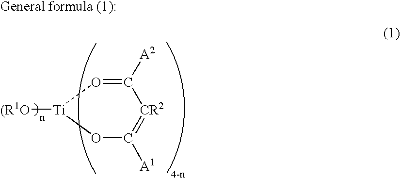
C1([A2])=O[Ti]([(R1O])OC([A1])=[CR2]1
